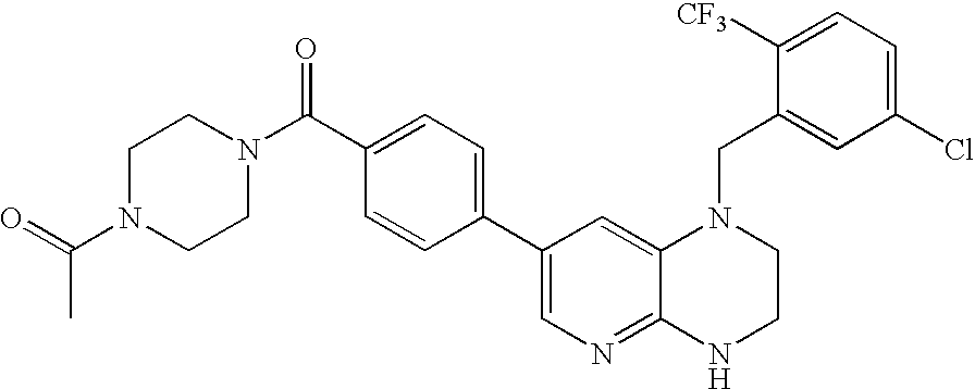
O=C(N1CCN(C(C2=CC=C(C3=CN=C4C(=C3)N(CC3=CC(Cl)=CC=C3[CF3])CCN4)C=C2)=O)CC1)C
